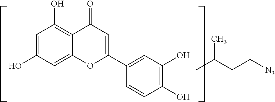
O1C(C2=CC(O)=C(O)C=C2)=CC(=O)C2=C(O)C=C(O)C=C12.C(C(C)C)C[N3]
